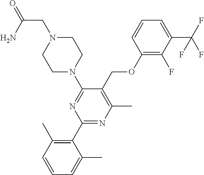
C1(OCC2=C(C)N=C(C3=C(C)C=CC=C3C)N=C2N2CCN(CC(=O)N)CC2)=C(F)C(C(F)(F)F)=CC=C1
